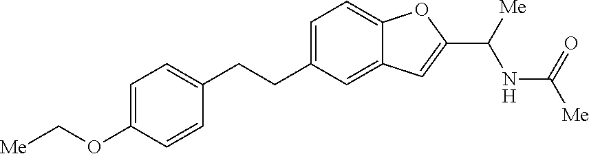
C1=C(OC[Me])C=CC(CCC2=CC=C3C(=C2)C=C(C([Me])NC([Me])=O)O3)=C1
